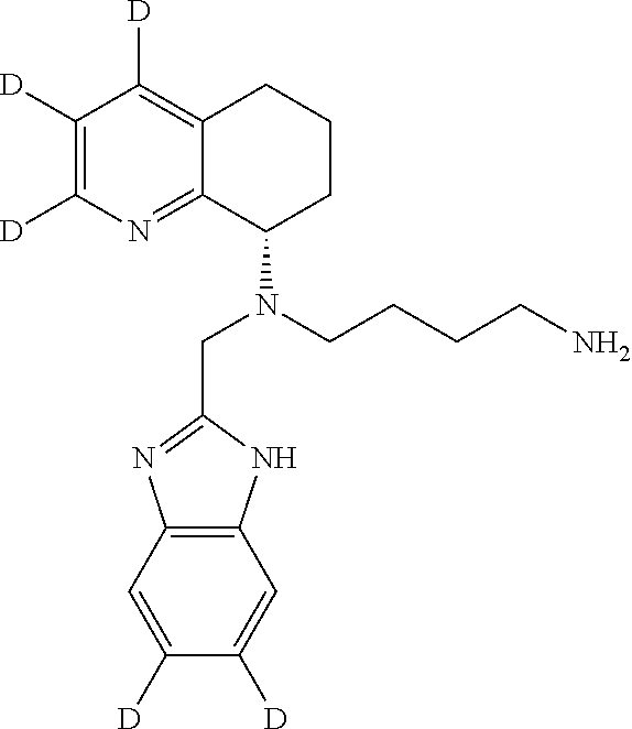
C12=C(C=C([D])C([D])=C1)N=C(CN(C1CCCC3=C([D])C([D])=C([D])N=C13)CCCCN)N2
